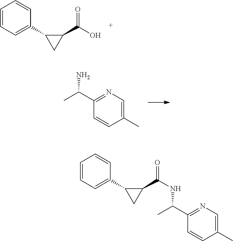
C1=CC=C(C2CC2C(O)=O)C=C1.C1(C)=CN=C(C(C)N)C=C1.C1=CC=C(C2CC2C(=O)NC(C2=NC=C(C)C=C2)C)C=C1
